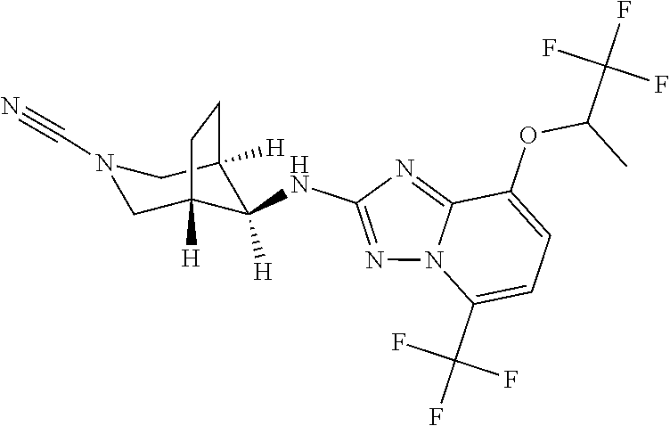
C1C2([H])C([H])(NC3=NN4C(=N3)C(OC(C(F)(F)F)C)=CC=C4C(F)(F)F)C([H])(CN1C#N)CC2
